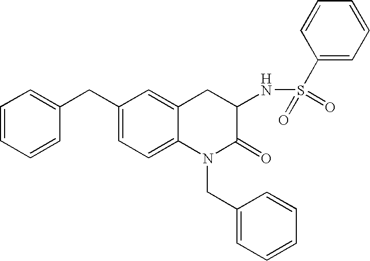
C1(CC2=CC=CC=C2)=CC=C2C(=C1)CC(NS(C1=CC=CC=C1)(=O)=O)C(=O)N2CC1=CC=CC=C1
